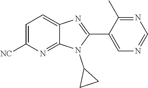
C1=C([NC])N=C2C(=C1)N=C(C1=CN=CN=C1C)N2C1CC1
